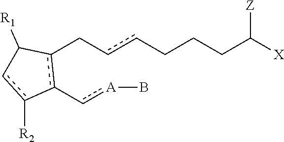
c1(-c[A]B)c(CccCCCC([X])[Z])C([R1])cc-1[R2]
